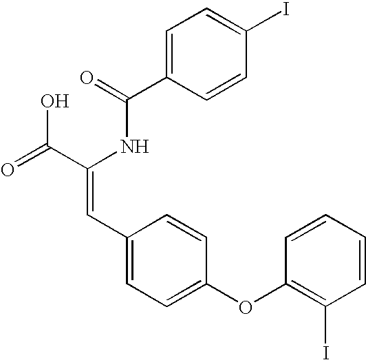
C(=O)(NC(C(=O)O)=CC1=CC=C(OC2=C(I)C=CC=C2)C=C1)C1=CC=C(I)C=C1
